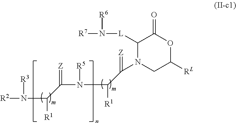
[R2]N(C(C(N(C(C(=[Z])N1CC([RL])OC(=O)C1[L]N([R7])[R6])[R1])[R5])=[Z])[R1])[R3]
